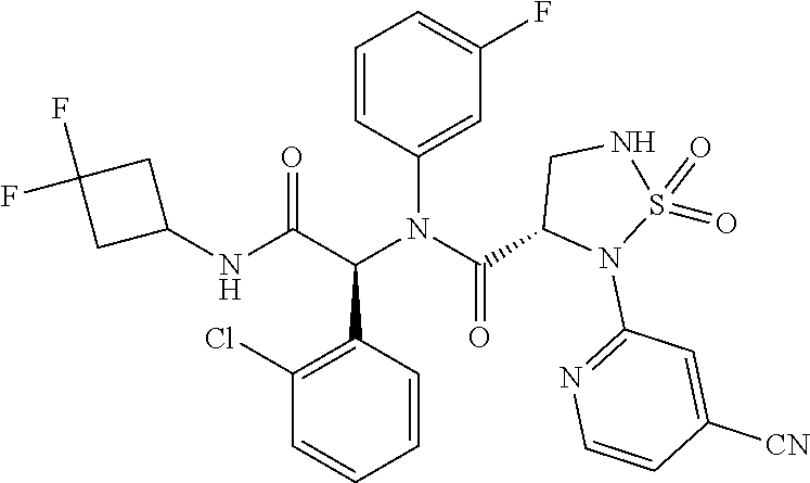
N(C(C(N(C1=CC(F)=CC=C1)C(=O)C1N(C2=NC=CC([CN])=C2)S(=O)(=O)NC1)C1=C(Cl)C=CC=C1)=O)C1CC(F)(F)C1
